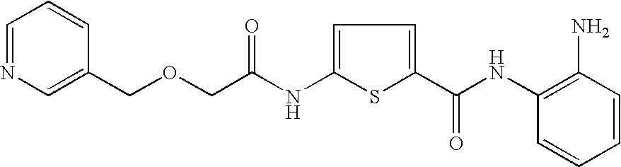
C(OCC(NC1=CC=C(C(NC2=C(N)C=CC=C2)=O)S1)=O)C1=CN=CC=C1
